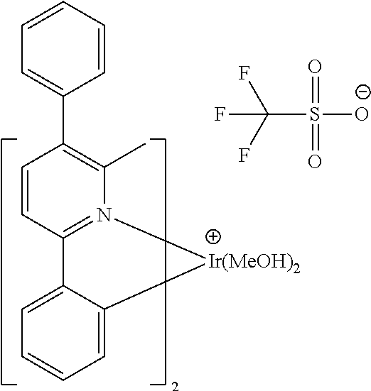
C1=CC(C2=CC=CC=C2)=C(C)N2=C1C1=CC=CC=C1[Ir(MeOH)2]2.C(S([O-])(=O)=O)(F)(F)F
